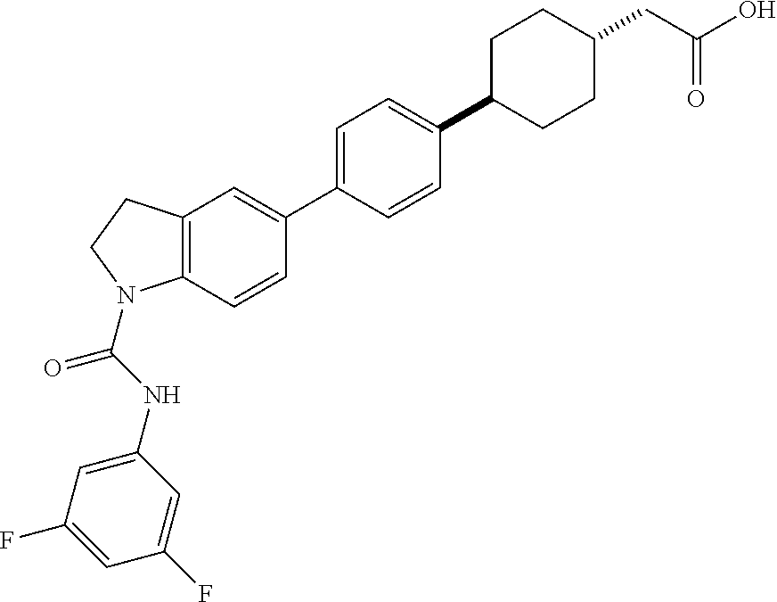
C12=C(C=CC(C3=CC=C(C4CCC(CC(O)=O)CC4)C=C3)=C1)N(C(NC1=CC(F)=CC(F)=C1)=O)CC2
